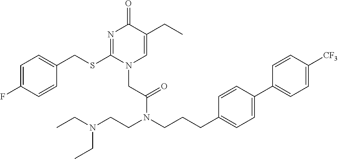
C1=C(F)C=CC(CSC2=NC(=O)C(CC)=CN2CC(=O)N(CCCC2=CC=C(C3=CC=C([CF3])C=C3)C=C2)CCN(CC)CC)=C1
